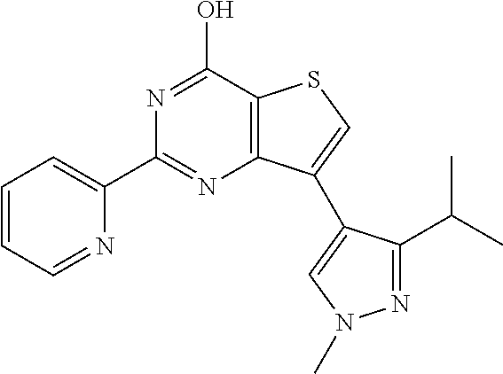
C1=CC=NC(C2=NC3=C(C(O)=N2)SC=C3C2=CN(C)N=C2C(C)C)=C1
